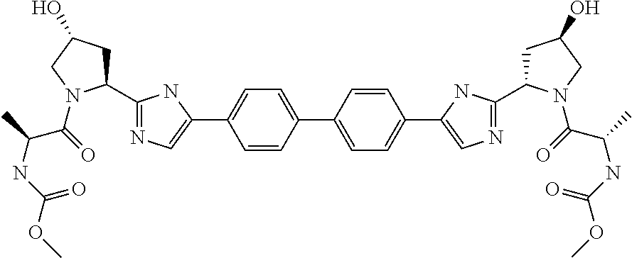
C1(C2=NC=C(C3=CC=C(C4=CC=C(C5=CN=C(C6CC(O)CN6C(C(NC(=O)OC)C)=O)N5)C=C4)C=C3)N2)CC(O)CN1C(=O)C(NC(=O)OC)C
